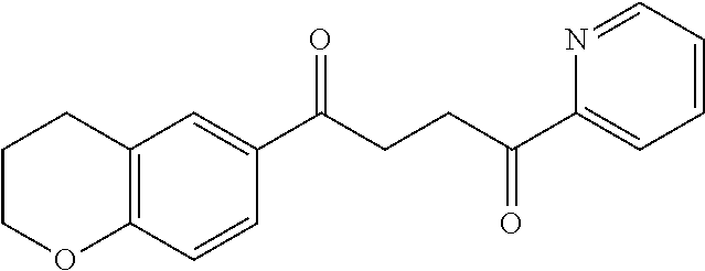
C1(C(CCC(C2=CC=CC=N2)=O)=O)=CC2=C(C=C1)OCCC2
